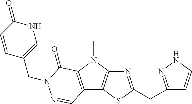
N1=C(CC2=NNC=C2)SC2=C1N(C)C1=C2C=NN(CC2=CNC(=O)C=C2)C1=O
